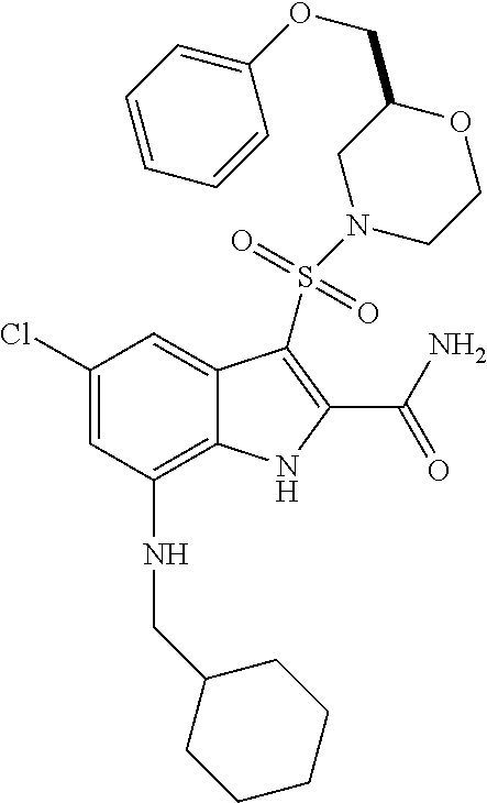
C1(Cl)=CC(NCC2CCCCC2)=C2C(=C1)C(S(N1CCOC(COC3=CC=CC=C3)C1)(=O)=O)=C(C(N)=O)N2
